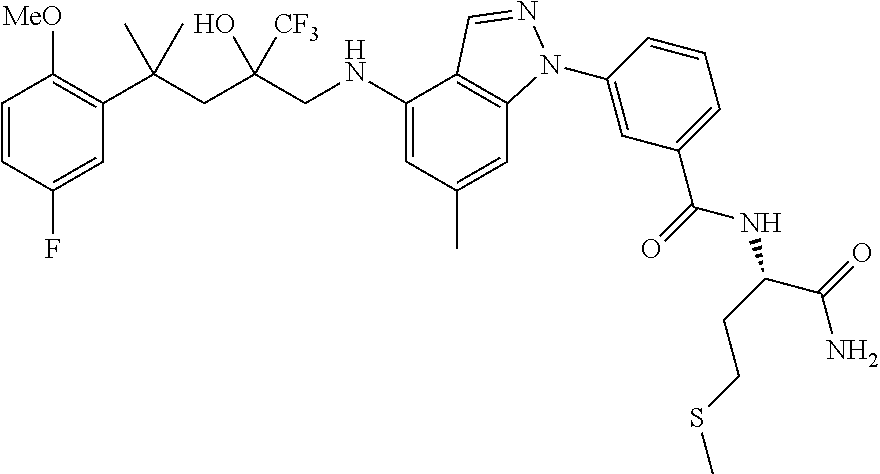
C1=CC(F)=CC(C(CC(CNC2=CC(C)=CC3=C2C=NN3C2=CC(C(=O)NC(C(N)=O)CCSC)=CC=C2)(O)[CF3])(C)C)=C1[MeO]
